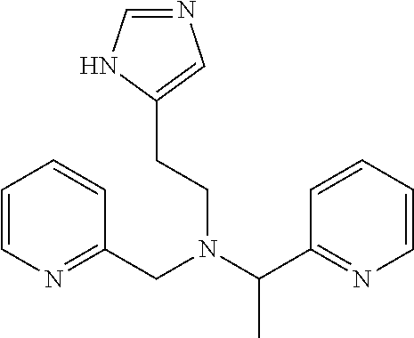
C(N(C(C1=NC=CC=C1)C)CCC1=CN=CN1)C1=NC=CC=C1
